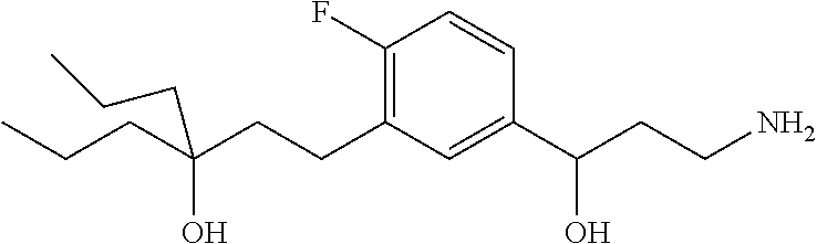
C1(F)=C(CCC(CCC)(O)CCC)C=C(C(CCN)O)C=C1
